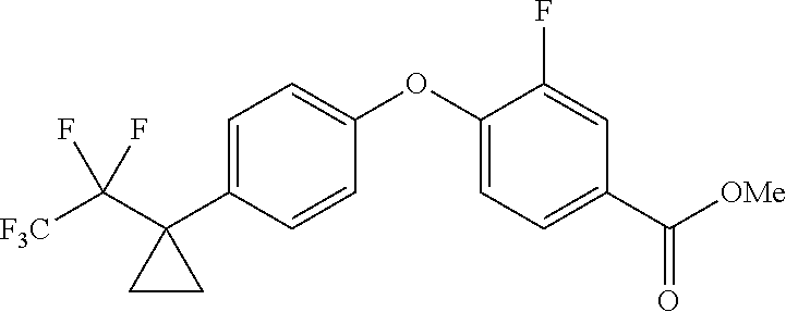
C1=C(C2(C([F3C])(F)F)CC2)C=CC(OC2=CC=C(C([OMe])=O)C=C2F)=C1
